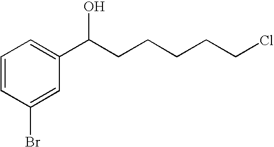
C1=CC(Br)=CC(C(CCCCCCl)O)=C1
